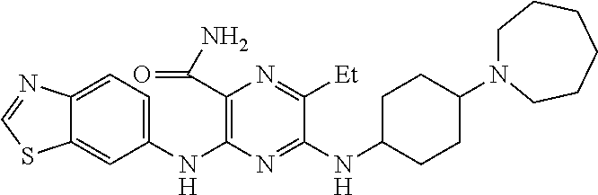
C1(NC2=C(C(N)=O)N=C([Et])C(NC3CCC(N4CCCCCC4)CC3)=N2)=CC=C2C(=C1)SC=N2
